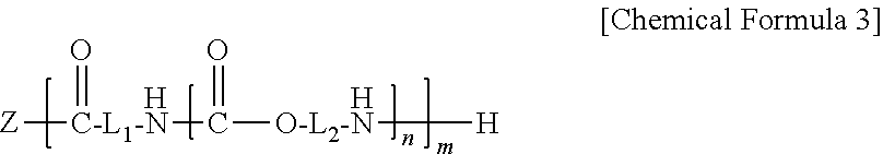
[Z][C-L1-N](C([O-L2-N][H])=O)=O.[H].[H]
